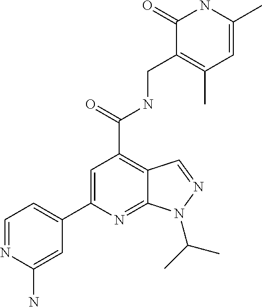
C1(C2=CC(C(=O)NCC3=C(C)C=C(C)NC3=O)=C3C(=N2)N(C(C)C)N=C3)=CC=NC(N)=C1
